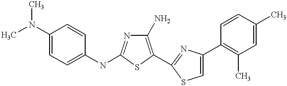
C1(N)=C(C2=NC(C3=C(C)C=C(C)C=C3)=CS2)SC(NC2=CC=C(N(C)C)C=C2)=N1
